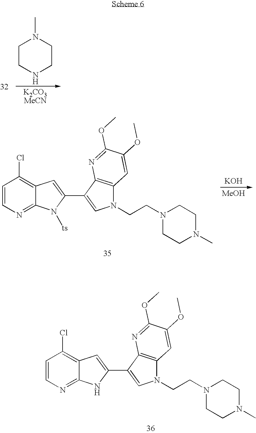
C1=CN=C2C(=C1Cl)C=C(C1=CN(CCN3CCN(C)CC3)C3=C1N=C(OC)C(OC)=C3)N2[ts].[KOH].[MeOH].C1=CN=C2C(=C1Cl)C=C(C1=CN(CCN3CCN(C)CC3)C3=C1N=C(OC)C(OC)=C3)N2.C1CNCCN1C
